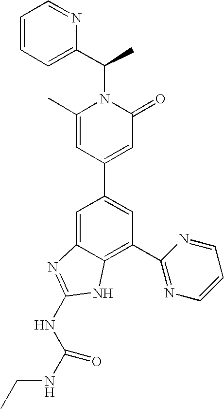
C1=C2C(=C(C3=NC=CC=N3)C=C1C1=CC(=O)N(C(C3=CC=CC=N3)C)C(C)=C1)NC(NC(NCC)=O)=N2
